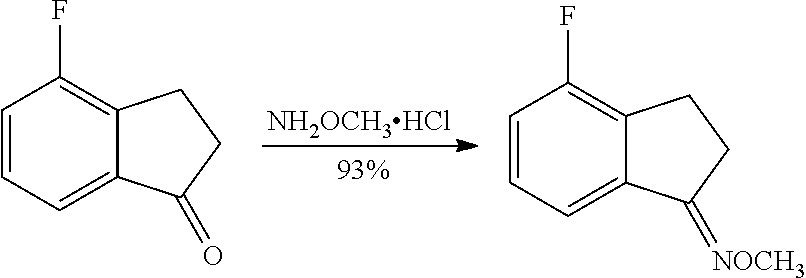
[NH2OCH3HCl].C1=CC=C2C(=C1F)CCC2=O.C1=CC=C2C(=C1F)CCC2=[NOCH3]
